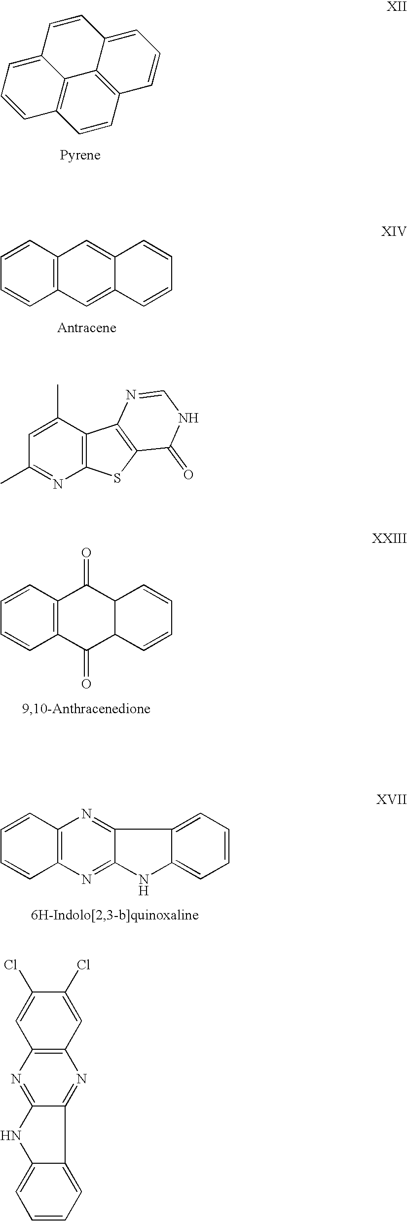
C1=CC2=CC=CC3=C2C2=C(C=C3)C=CC=C12.C12=C(C=CC=C1)C=C1C(=C2)C=CC=C1.C12=C(C=CC=C1)C(=O)C1C(C2=O)C=CC=C1.C12=C(N=C3C(=N1)C1=CC=CC=C1N3)C=CC=C2.C12=C(C(C)=CC(C)=N1)C1=C(S2)C(=O)NC=N1.C12=C(C=C(Cl)C(Cl)=C1)N=C1C(=N2)NC2=CC=CC=C12
